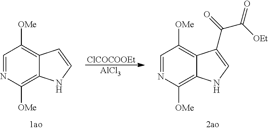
C1=NC([OMe])=C2C(=C1[OMe])C(C(C(=O)[OEt])=O)=CN2.[ClCOCOOEt].[AlCl3].C1=NC([OMe])=C2C(=C1[OMe])C=CN2
